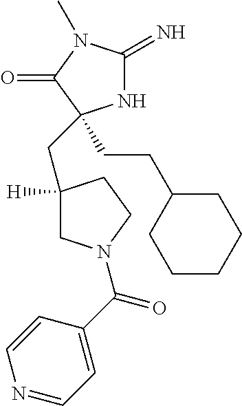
N1C(=N)N(C)C(=O)C1(CCC1CCCCC1)CC1([H])CN(C(C2=CC=NC=C2)=O)CC1
